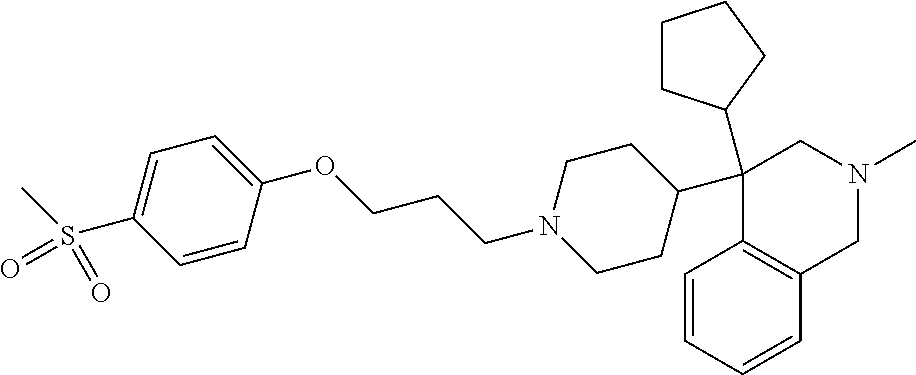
C1(C2CCN(CCCOC3=CC=C(S(C)(=O)=O)C=C3)CC2)(C2CCCC2)C2=C(CN(C)C1)C=CC=C2
